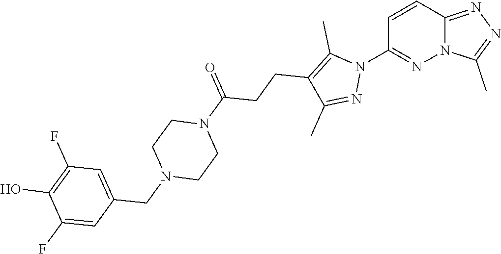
C1=CC2=NN=C(C)N2N=C1N1C(C)=C(CCC(N2CCN(CC3=CC(F)=C(O)C(F)=C3)CC2)=O)C(C)=N1
